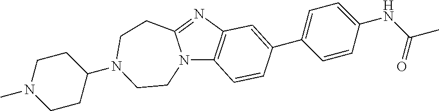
N12C3=C(N=C1CCN(C1CCN(C)CC1)CC2)C=C(C1=CC=C(NC(C)=O)C=C1)C=C3
